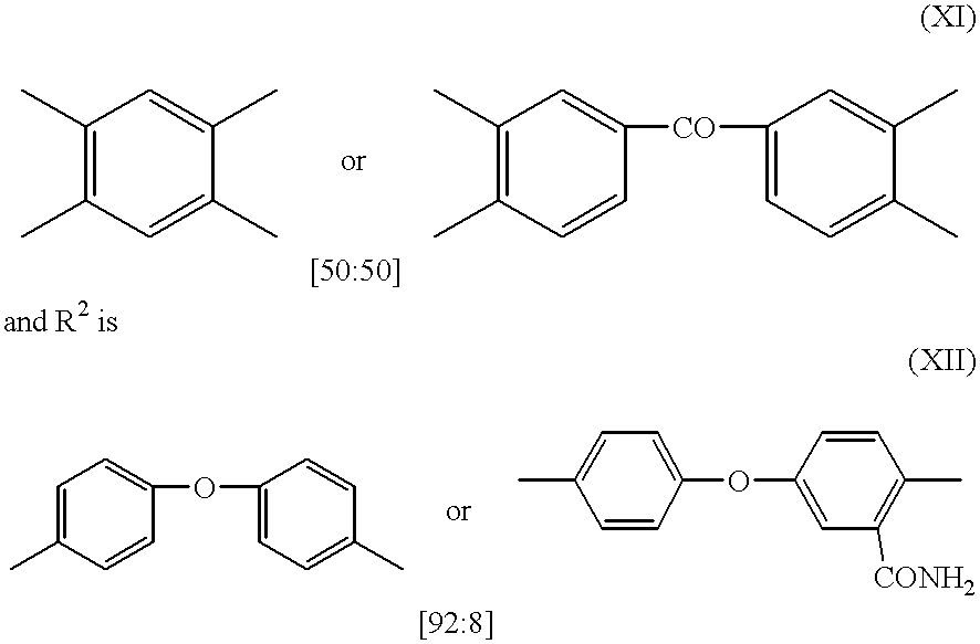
C1(C)=C(C)C=C(C)C(C)=C1.C1(C)=C(C)C=CC([CO]C2=CC=C(C)C(C)=C2)=C1.C1=C(C)C=CC(OC2=CC=C(C)C=C2)=C1.C1(C)=CC=C(OC2=CC([CONH2])=C(C)C=C2)C=C1
